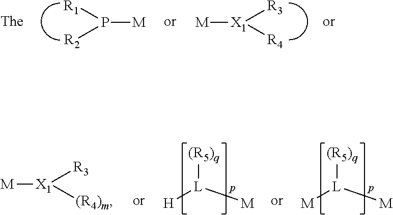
P([R2])([R1])[M].[X1]([R4])([R3])[M].[(R5)q][L]([M])[H].[R3][X1]([(R4)m])[M].[(R5)q][L]([M])[M]
